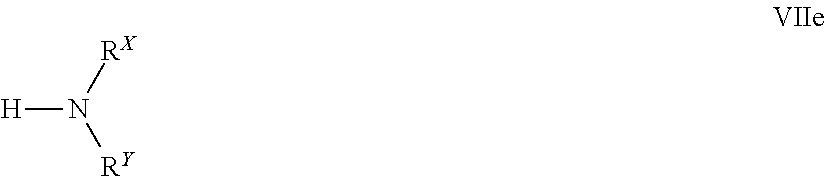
[H]N([RX])[RY]
